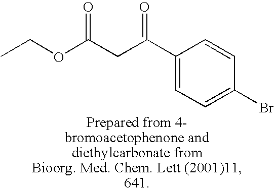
C(OC(CC(C1=CC=C(Br)C=C1)=O)=O)C
